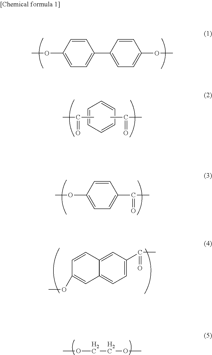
C1=CC(OC)=CC=C1C1=CC=C(OC)C=C1.C1=CC=CC=C1.CC(=O)C.CC(=O)C.C1=CC(OC)=CC=C1C(=O)C.COCCOC.C1=C(C(=O)C)C=C2C(=C1)C=C(OC)C=C2
